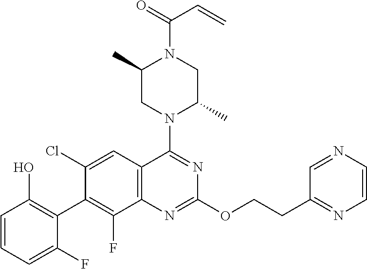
C1=CC=C(F)C(C2=C(F)C3=C(C=C2Cl)C(N2C(C)CN(C(=O)C=C)C(C)C2)=NC(OCCC2=NC=CN=C2)=N3)=C1O
